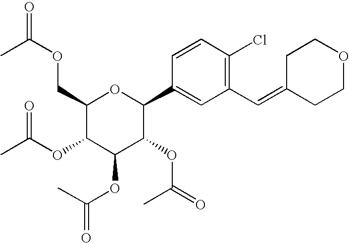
C1(COC(=O)C)C(OC(C)=O)C(OC(=O)C)C(OC(=O)C)C(C2=CC(C=C3CCOCC3)=C(Cl)C=C2)O1
